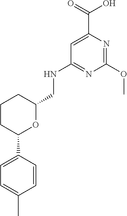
C1=CC(C2OC(CNC3=NC(OC)=NC(C(=O)O)=C3)CCC2)=CC=C1C
